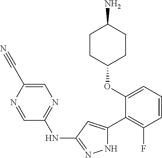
C1(OC2=CC=CC(F)=C2C2=CC(NC3=NC=C(C#N)N=C3)=NN2)CCC(N)CC1
